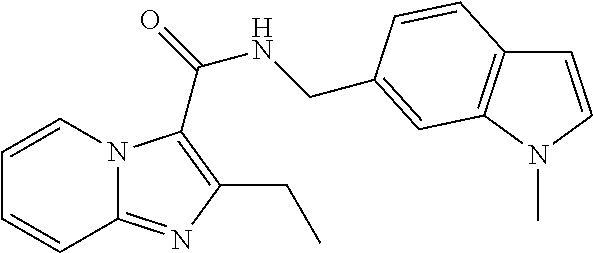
C1=CN2C(=NC(CC)=C2C(=O)NCC2=CC3=C(C=CN3C)C=C2)C=C1
